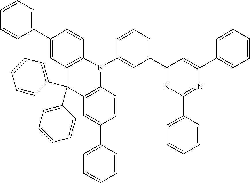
C1(C2=NC(C3=CC=CC=C3)=NC(C3=CC=CC=C3)=C2)=CC=CC(N2C3=C(C(C4=CC=CC=C4)(C4=CC=CC=C4)C4=C2C=CC(C2=CC=CC=C2)=C4)C=C(C2=CC=CC=C2)C=C3)=C1
